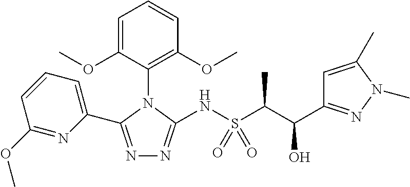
N1=C(C2=CC=CC(OC)=N2)N(C2=C(OC)C=CC=C2OC)C(NS(C(C(O)C2=NN(C)C(C)=C2)C)(=O)=O)=N1
